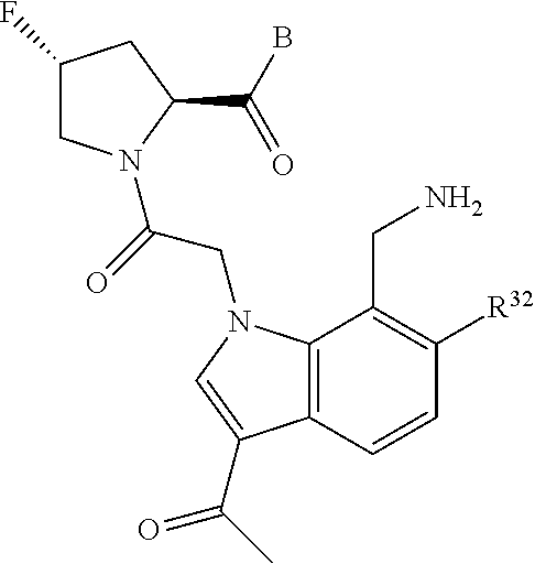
C1(F)CN(C(=O)CN2C3=C(C=CC([R32])=C3CN)C(C(=O)C)=C2)C(C(B)=O)C1
